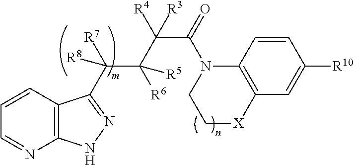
C12=C(C=CC=N1)C(C(C([R6])([R5])C([R4])(C(N1CC[X]C3=C1C=CC([R10])=C3)=O)[R3])([R8])[R7])=NN2
